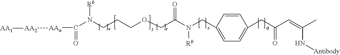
N(CCCOCC(N(CC1=CC=C(CC(C=C(C)N[Antibody])=O)C=C1)[Rb])=O)(C(=O)[AAn][AA2][AA1])[Rb]
